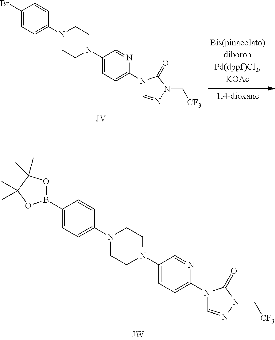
C1(N2CCN(C3=CC=C(Br)C=C3)CC2)=CC=C(N2C=NN(C[CF3])C2=O)N=C1.C1(N2CCN(C3=CC=C(B4OC(C)(C)C(C)(C)O4)C=C3)CC2)=CC=C(N2C=NN(C[CF3])C2=O)N=C1
